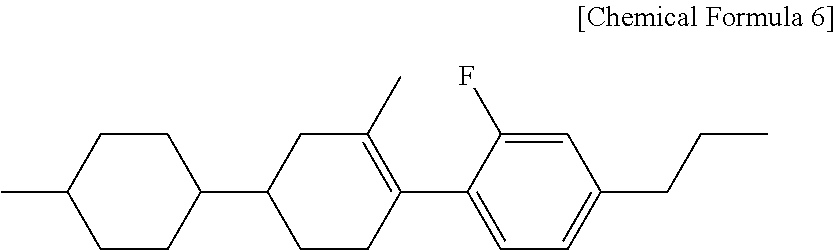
C1(C)CCC(C2CCC(C3=CC=C(CCC)C=C3F)=C(C)C2)CC1
